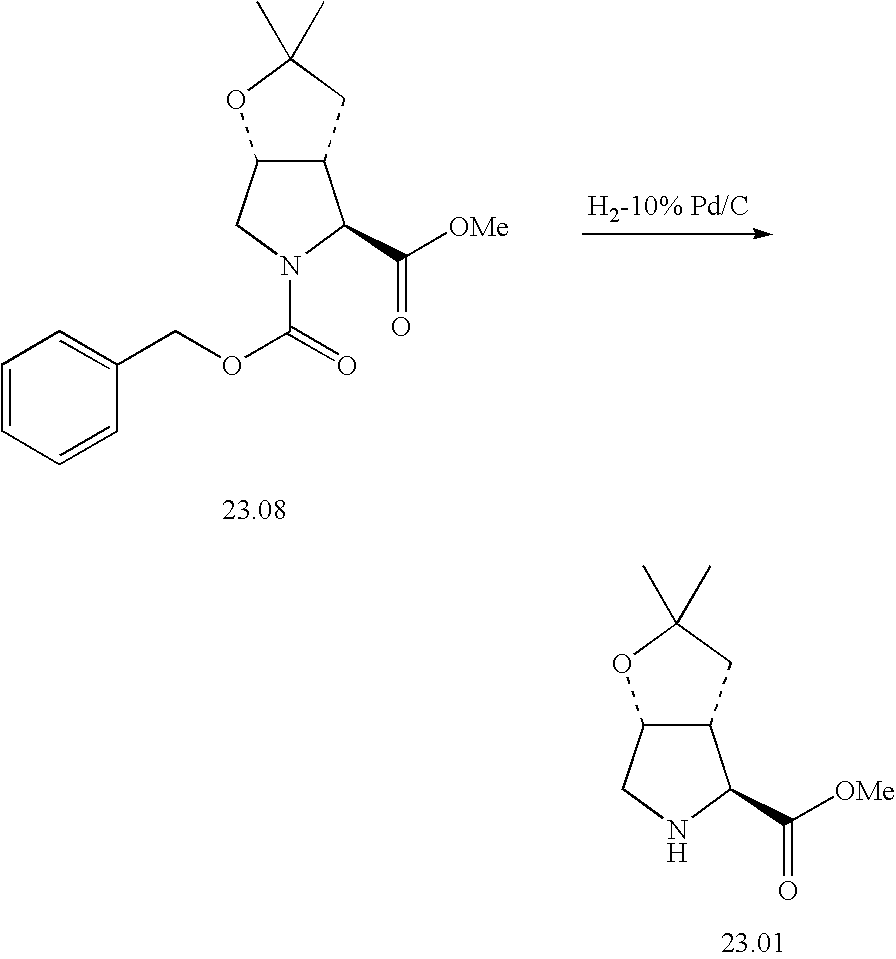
C1=CC=CC(COC(=O)N2CC3C(C2C([OMe])=O)CC(C)(C)O3)=C1.C12C(CNC1C([OMe])=O)OC(C)(C)C2
